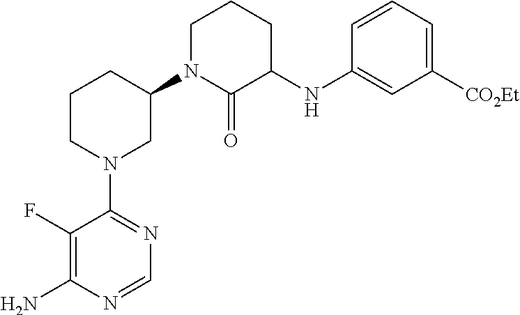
C1(F)=C(N)N=CN=C1N1CC(N2C(=O)C(NC3=CC([CO2Et])=CC=C3)CCC2)CCC1
